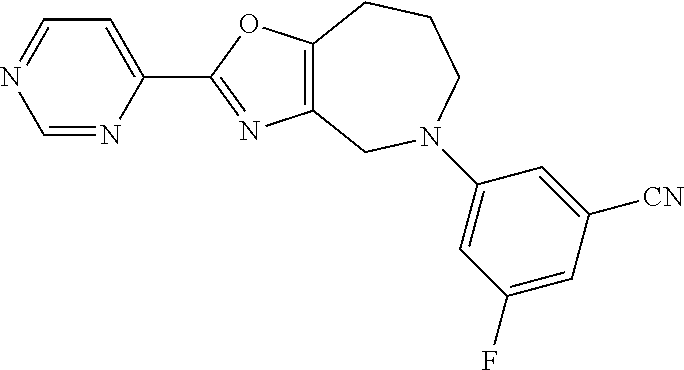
N1=CC=C(C2=NC3=C(O2)CCCN(C2=CC(F)=CC([CN])=C2)C3)N=C1
